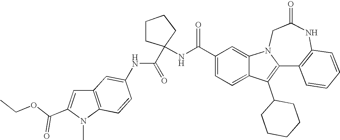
C1(C(NC2(C(=O)NC3=CC4=C(N(C)C(C(OCC)=O)=C4)C=C3)CCCC2)=O)=CC=C2C(=C1)N1C(=C2C2CCCCC2)C2=C(NC(=O)C1)C=CC=C2
